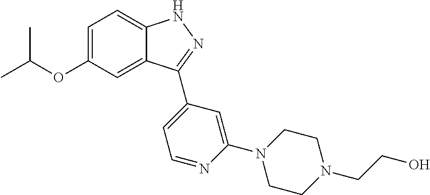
C1=C(OC(C)C)C=C2C(=C1)NN=C2C1=CC=NC(N2CCN(CCO)CC2)=C1
